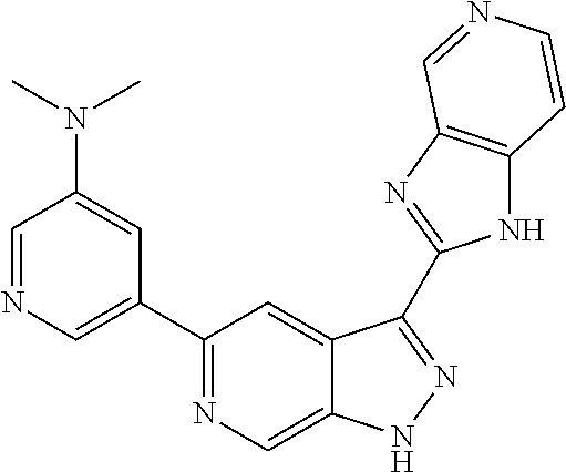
C1=NC=C(C2=NC=C3C(=C2)C(C2=NC4=C(N2)C=CN=C4)=NN3)C=C1N(C)C
